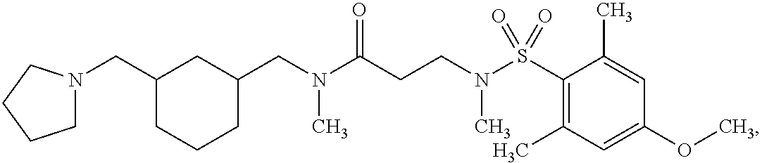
C(N(C(CCN(S(C1=C(C)C=C(OC)C=C1C)(=O)=O)C)=O)C)C1CC(CN2CCCC2)CCC1
